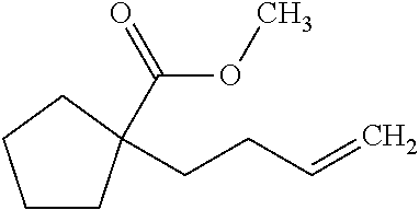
C1CC(C(=O)OC)(CCC=C)CC1
